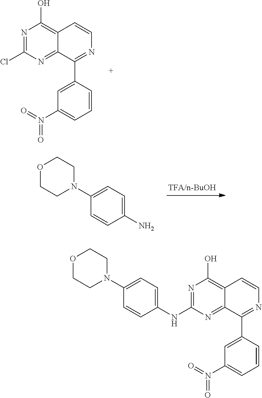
N1=C(Cl)N=C2C(=C1O)C=CN=C2C1=CC(N(=O)=O)=CC=C1.[TFA/n-BuOH].C1(N)=CC=C(N2CCOCC2)C=C1.N1=C(NC2=CC=C(N3CCOCC3)C=C2)N=C2C(=C1O)C=CN=C2C1=CC(N(=O)=O)=CC=C1
